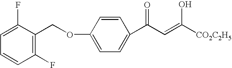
C1=C(OCC2=C(F)C=CC=C2F)C=CC(C(C=C([CO2C2H5])O)=O)=C1
